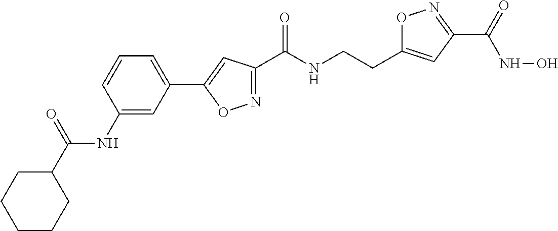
N1=C(C(NCCC2=CC(C(=O)NO)=NO2)=O)C=C(C2=CC=CC(NC(C3CCCCC3)=O)=C2)O1
